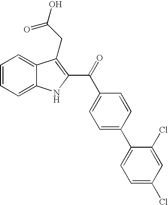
C1=CC=C2C(=C1)C(CC(=O)O)=C(C(=O)C1=CC=C(C3=CC=C(Cl)C=C3Cl)C=C1)N2
